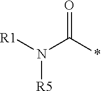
O=C(*)N([R1])[R5]
